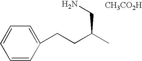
C1=CC(CCC(C)CN)=CC=C1.[CH3CO2H]
